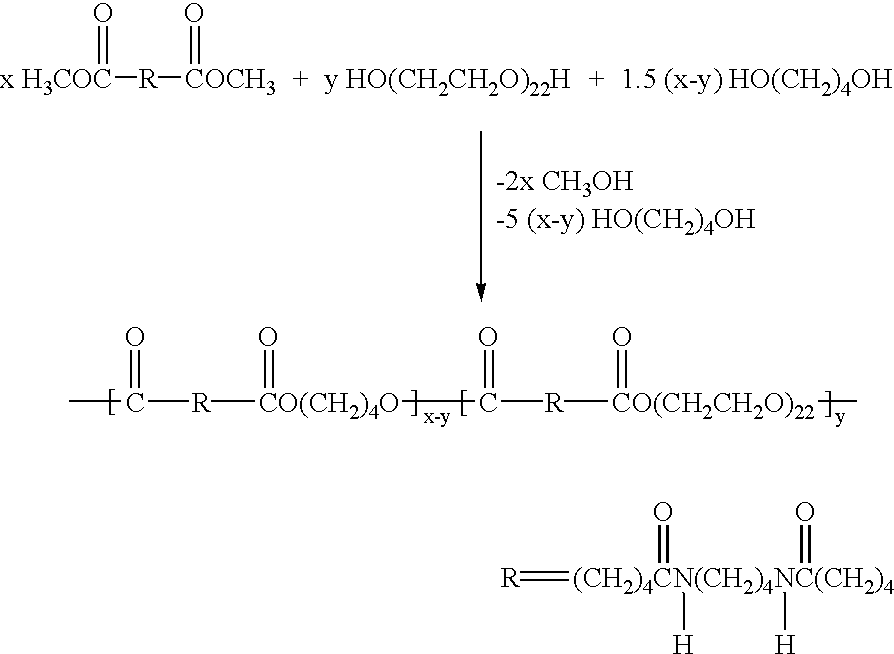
[R]=[(CH2)4CN(CH2)4NC(CH2)4](=O)(=O)([H])[H].[x H3COC]([R][COCH3]=O)=O.CC([R][CO(CH2)4O](C([R][CO(CH2CH2O)22](C)=O)=O)=O)=O
